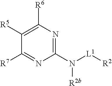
C1(N([L1][R2])[R2b])=NC([R6])=C([R5])C([R7])=N1
